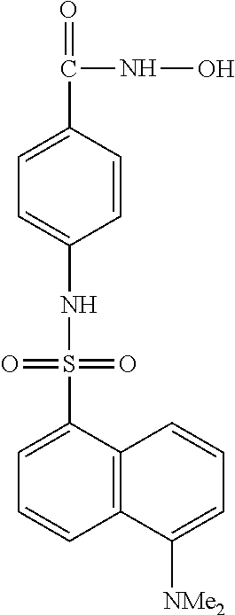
C1=CC(C(=O)NO)=CC=C1NS(C1=CC=CC2=C1C=CC=C2[NMe2])(=O)=O
